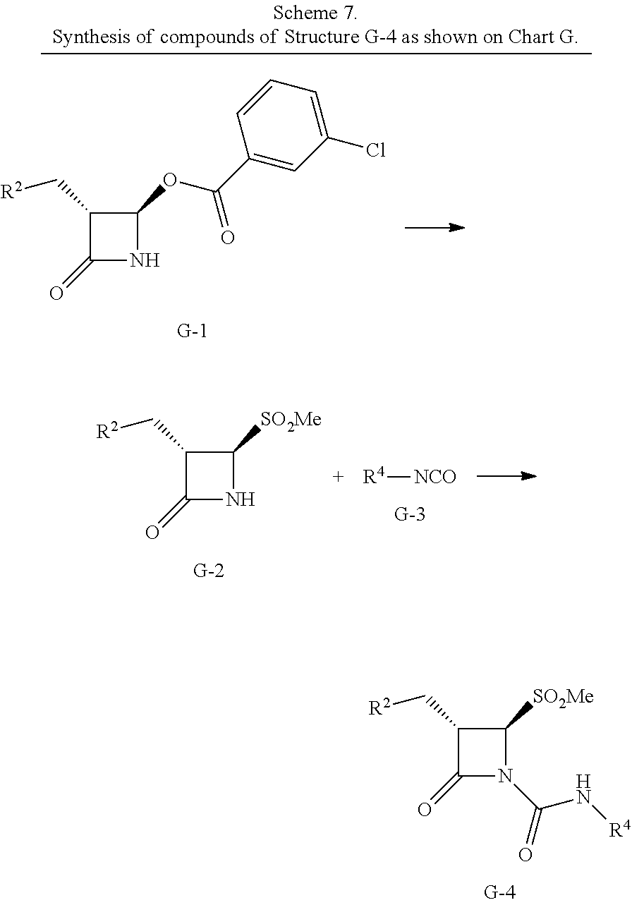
C1(=O)N(C(=O)N[R4])C([SO2Me])C1C[R2].C1(=O)NC([SO2Me])C1C[R2].[R4][NCO].C1(=O)NC(OC(=O)C2=CC(Cl)=CC=C2)C1C[R2]
